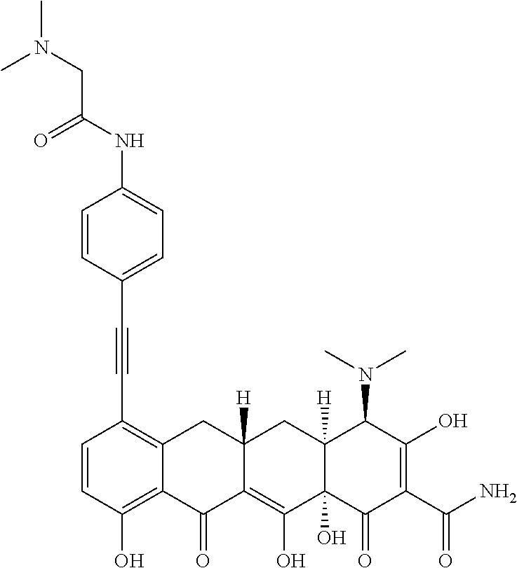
C1=CC(O)=C2C(=C1C#CC1=CC=C(NC(=O)CN(C)C)C=C1)CC1([H])C(=C(O)C3(O)C([H])(C1)C(N(C)C)C(O)=C(C(N)=O)C3=O)C2=O
